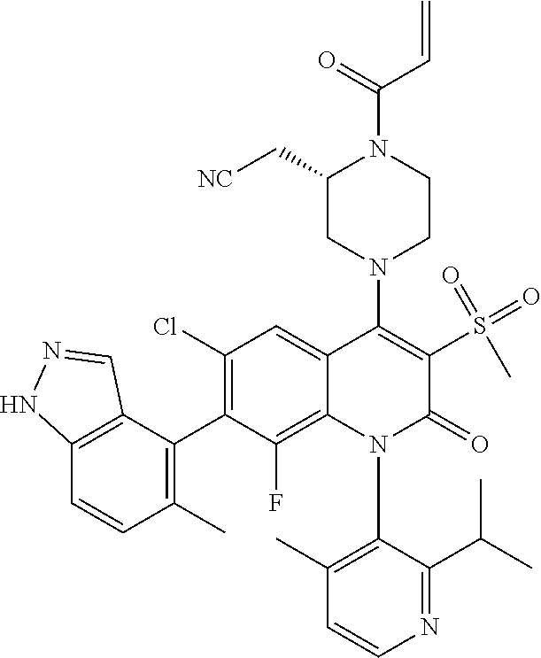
C1=CN=C(C(C)C)C(N2C(=O)C(S(=O)(=O)C)=C(N3CC(C[NC])N(C(C=C)=O)CC3)C3=CC(Cl)=C(C4=C(C)C=CC5=C4C=NN5)C(F)=C23)=C1C
